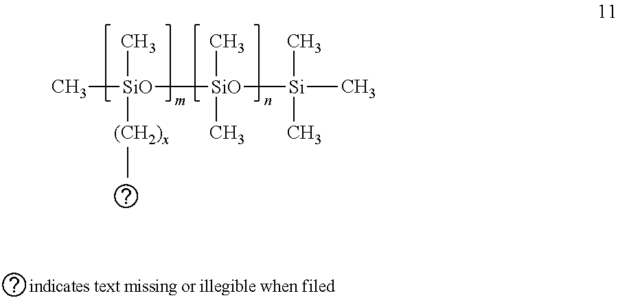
C[SiO](C)([(CH2)x]C)[SiO](C)(C)[Si](C)(C)C
